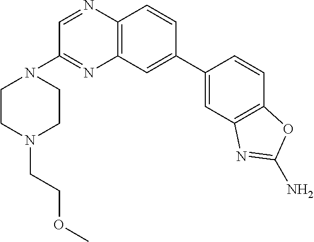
C12=C(C=CC(C3=CC4=C(C=C3)OC(N)=N4)=C1)N=CC(N1CCN(CCOC)CC1)=N2
